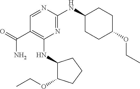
N1=C(NC2CCC(OCC)CC2)N=CC(C(=O)N)=C1NC1C(OCC)CCC1
